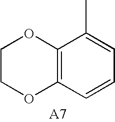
C1COC2=C(O1)C(C)=CC=C2
